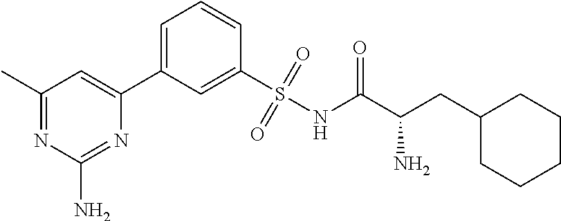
C1(C)=NC(N)=NC(C2=CC=CC(S(NC(C(CC3CCCCC3)N)=O)(=O)=O)=C2)=C1
